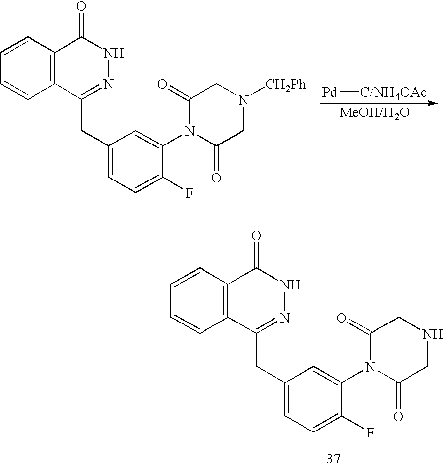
C1=CC2=C(C=C1)C(CC1=CC=C(F)C(N3C(=O)CNCC3=O)=C1)=NNC2=O.C1=CC2=C(C=C1)C(CC1=CC=C(F)C(N3C(=O)CN([CH2Ph])CC3=O)=C1)=NNC2=O.[MeOH/H2O].[Pd][C/NH4OAc]
